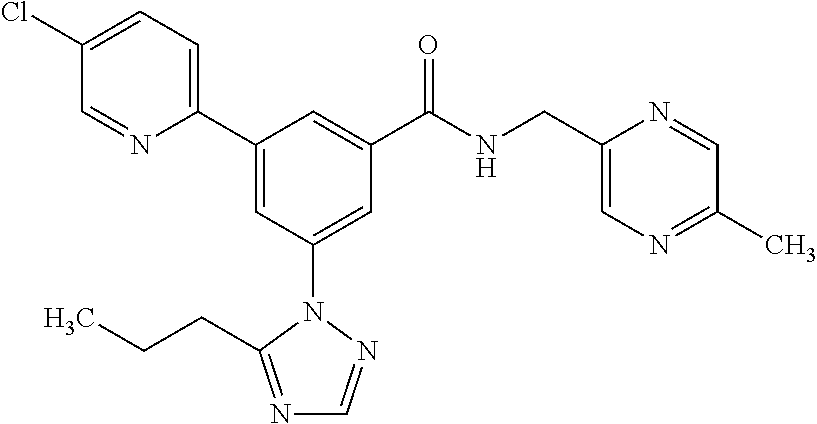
C1(C2=CC(N3N=CN=C3CCC)=CC(C(NCC3=CN=C(C)C=N3)=O)=C2)=CC=C(Cl)C=N1
